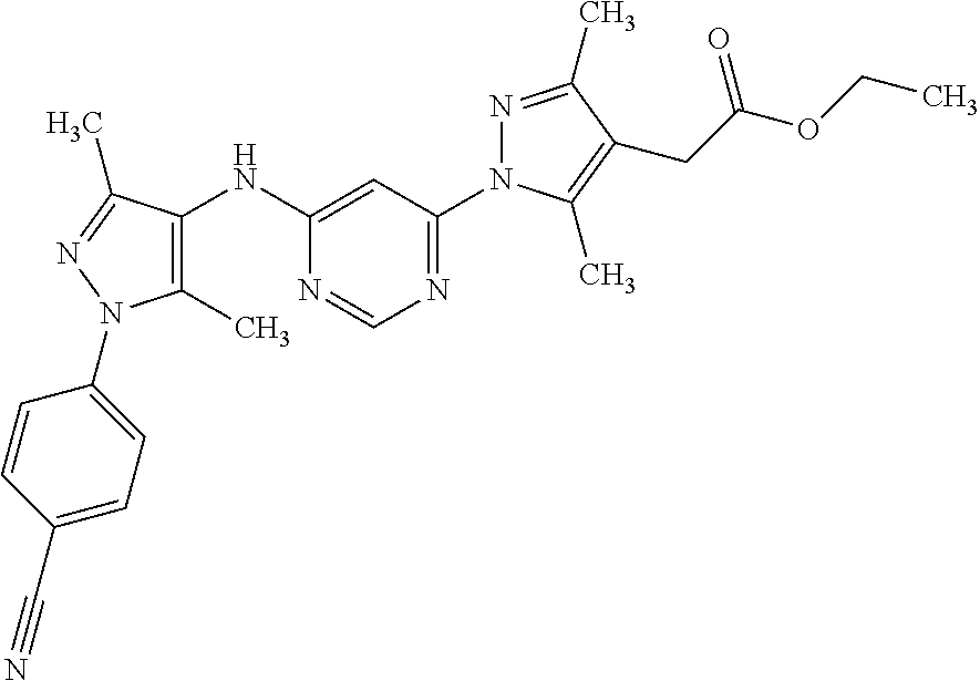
N(C1=CC(N2N=C(C)C(CC(OCC)=O)=C2C)=NC=N1)C1=C(C)N(C2=CC=C(C#N)C=C2)N=C1C
